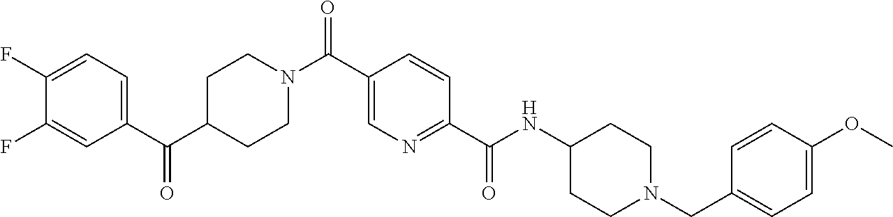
C1C(C(C2=CC=C(F)C(F)=C2)=O)CCN(C(C2=CN=C(C(NC3CCN(CC4=CC=C(OC)C=C4)CC3)=O)C=C2)=O)C1
